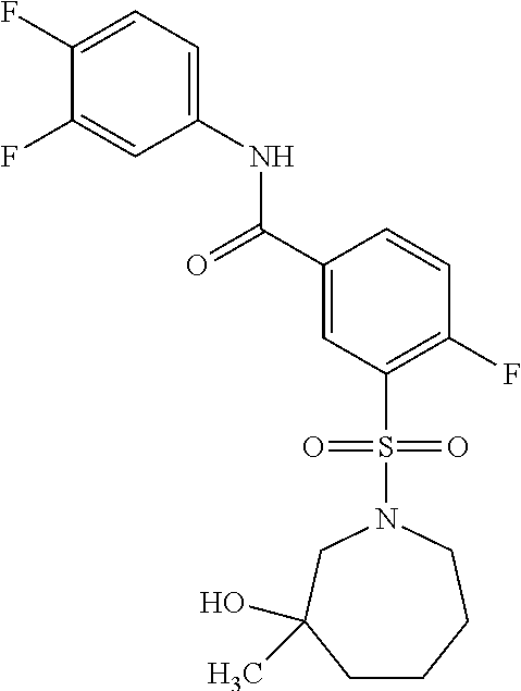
C1C(O)(C)CN(S(C2=C(F)C=CC(C(=O)NC3=CC=C(F)C(F)=C3)=C2)(=O)=O)CCC1
